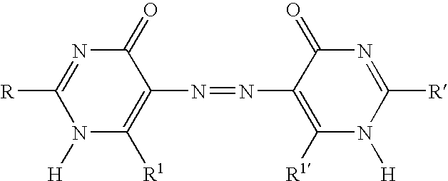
C1([R])=NC(=O)C(N=NC2=C([R1])N([H])C([R])=NC2=O)=C([R1])N1[H]
